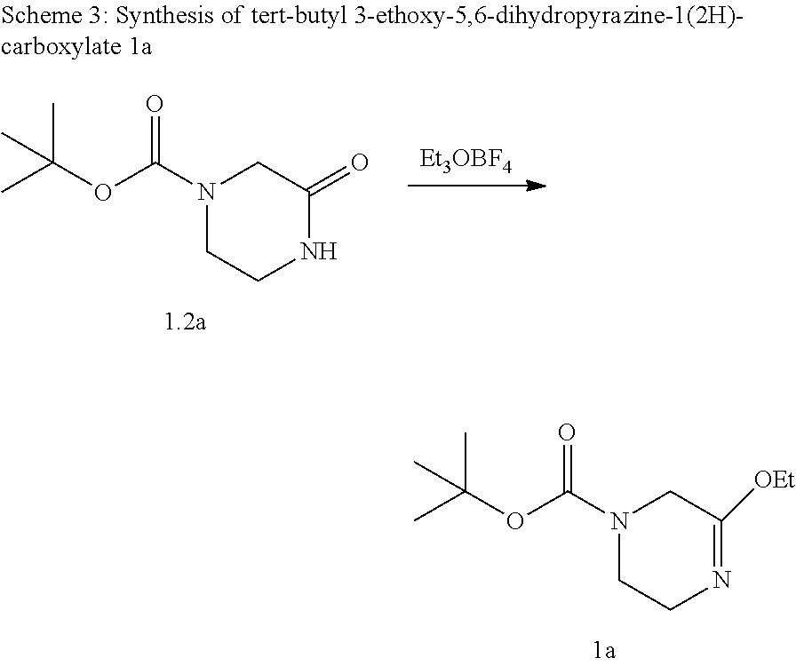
N1(C(OC(C)(C)C)=O)CCN=C([OEt])C1.[Et3OBF4].N1(C(OC(C)(C)C)=O)CCNC(=O)C1
